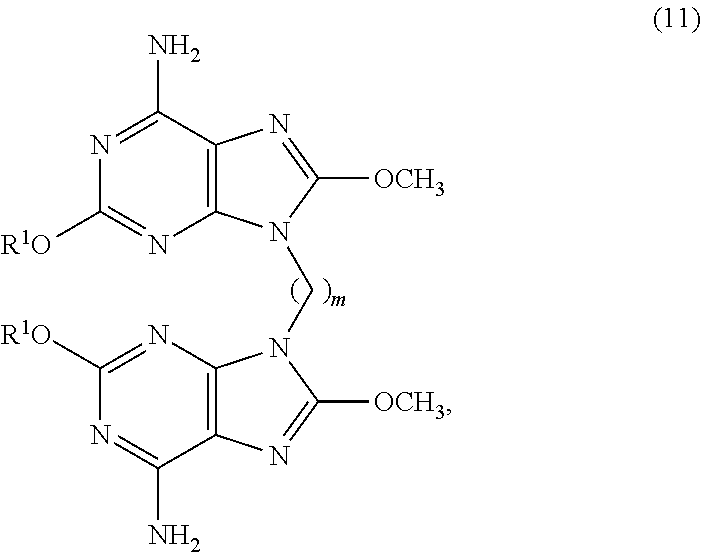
C12=C(C(N)=NC([R1O])=N1)N=C([OCH3])N2CN1C2=C(C(N)=NC([R1O])=N2)N=C1[OCH3]
